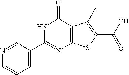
C1=CC=C(C2=NC3=C(C(=O)N2)C(C)=C(C(O)=O)S3)C=N1
